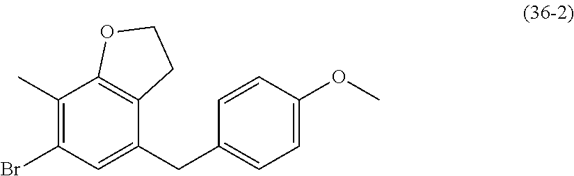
C1(C)=C(Br)C=C(CC2=CC=C(OC)C=C2)C2=C1OCC2
